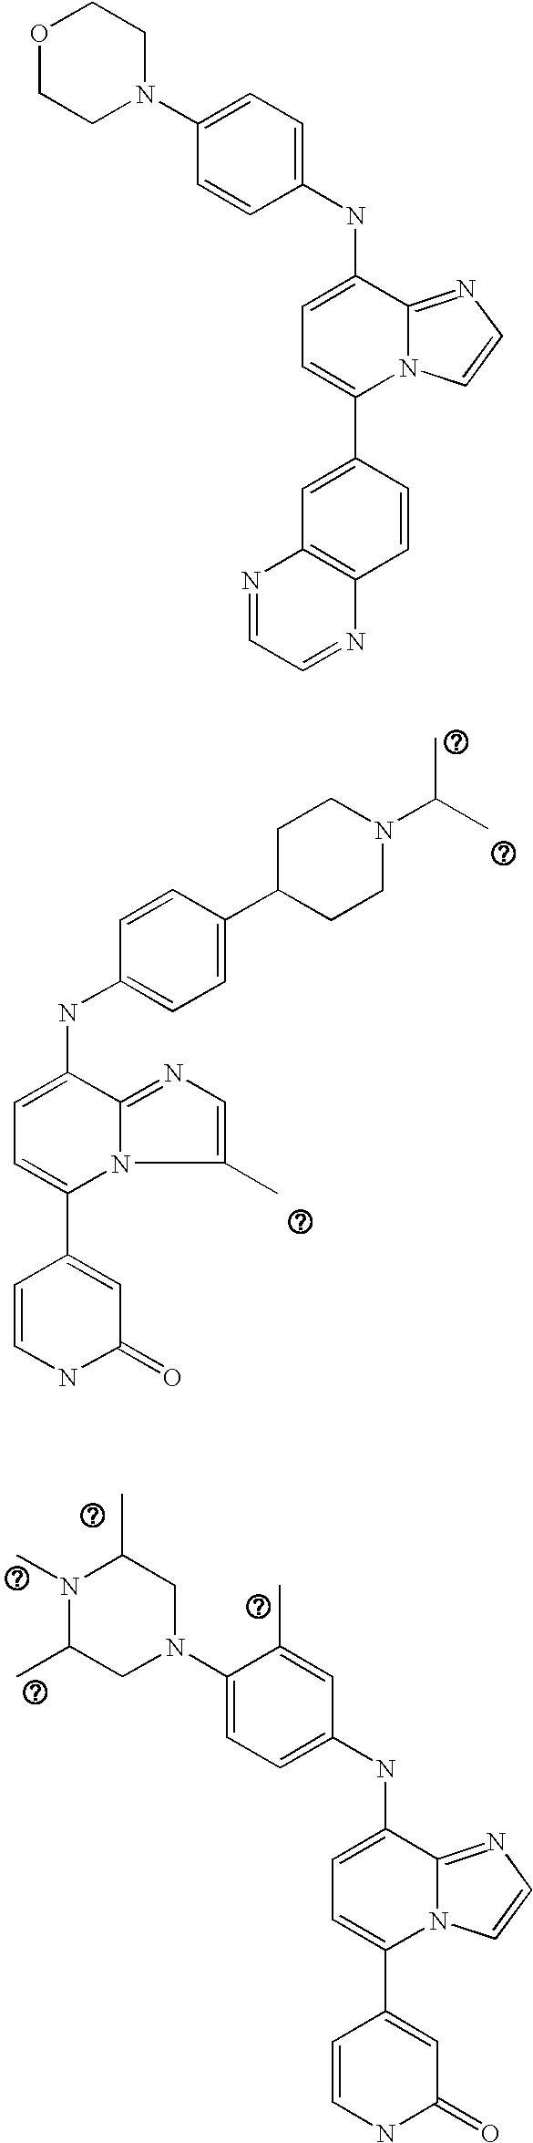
C1=C(NC2=CC=C(C3CCN(C(C)C)CC3)C=C2)C2=NC=C(C)N2C(C2=CC(=O)NC=C2)=C1.C1=C(NC2=CC=C(N3CC(C)N(C)C(C)C3)C(C)=C2)C2=NC=CN2C(C2=CC(=O)NC=C2)=C1.C1=C(NC2=CC=C(N3CCOCC3)C=C2)C2=NC=CN2C(C2=CC3=C(C=C2)N=CC=N3)=C1
